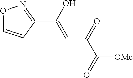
C1=CON=C1C(O)=CC(=O)C(=O)[OMe]
